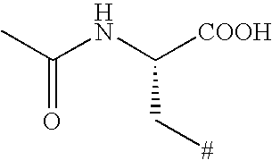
CC(NC([COOH])C[#])=O
